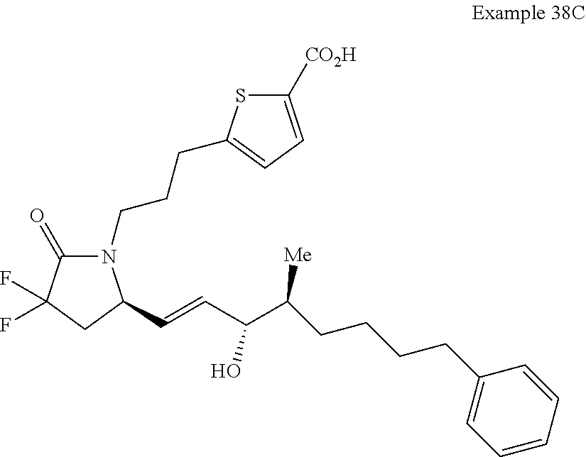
C1(=O)C(F)(F)CC(C=CC(C(CCCCC2=CC=CC=C2)[Me])O)N1CCCC1=CC=C([CO2H])S1
